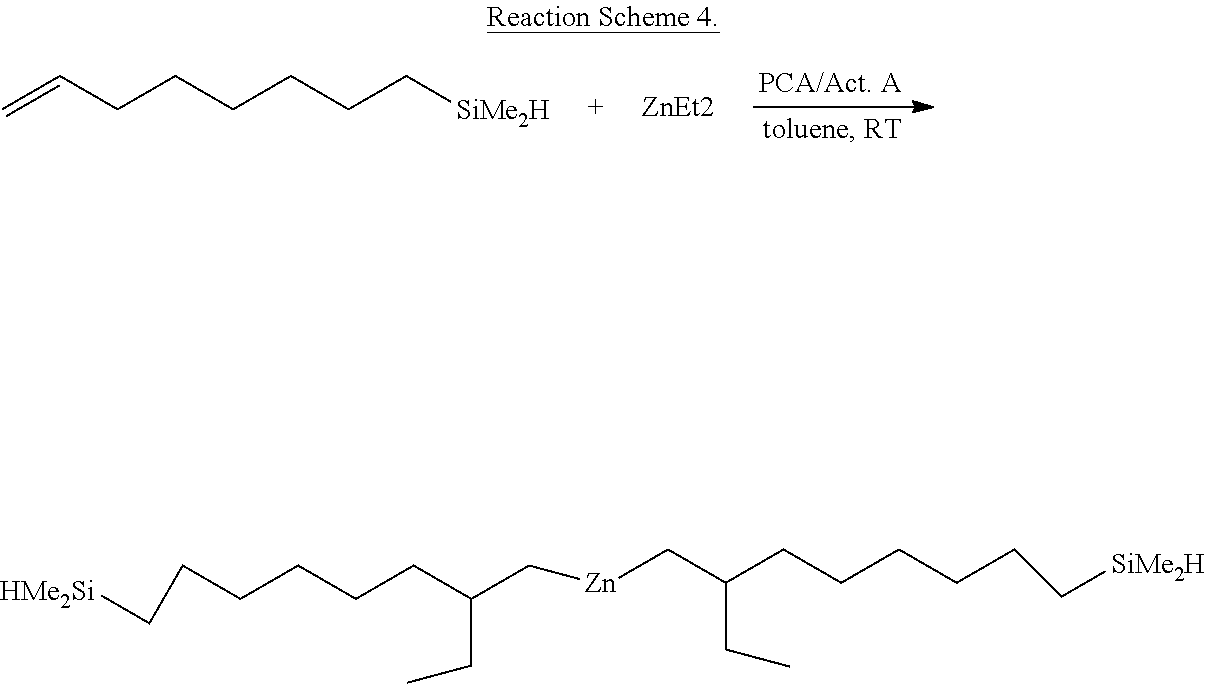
C=CCCCCCC[SiMe2H].[ZnEt2].C(C(CCCCCC[HMe2Si])CC)[Zn]CC(CCCCCC[SiMe2H])CC
